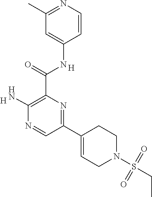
[H].C(C1=C(N)N=CC(C2=CCN(S(CC)(=O)=O)CC2)=N1)(=O)NC1=CC(C)=NC=C1.[H]
